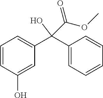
C1=CC(O)=CC(C(C2=CC=CC=C2)(C(OC)=O)O)=C1
